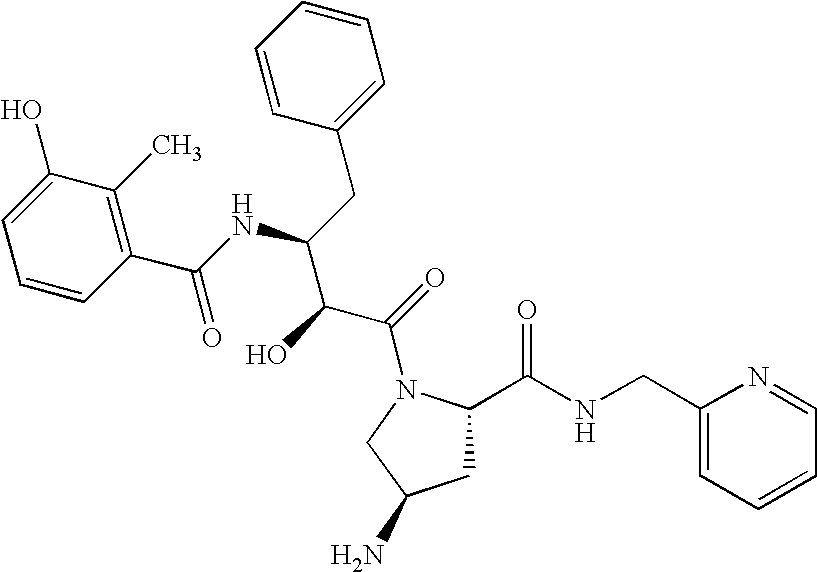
C1C(C(NCC2=CC=CC=N2)=O)N(C(=O)C(C(NC(C2=C(C)C(O)=CC=C2)=O)CC2=CC=CC=C2)O)CC1N
